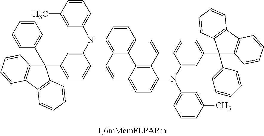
C1=CC(N(C2=CC=CC(C)=C2)C2=CC(C3(C4=CC=CC=C4)C4=C(C5=C3C=CC=C5)C=CC=C4)=CC=C2)=C2C3=C1C=CC1=C3C(=CC=C1N(C1=CC(C3(C4=CC=CC=C4)C4=C(C5=C3C=CC=C5)C=CC=C4)=CC=C1)C1=CC=CC(C)=C1)C=C2
